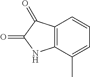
C12=C(C(C)=CC=C1)NC(=O)C2=O
